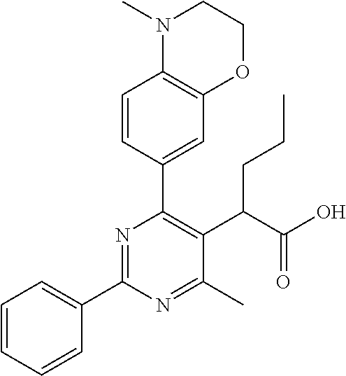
C1=CC=CC(C2=NC(C3=CC4=C(C=C3)N(C)CCO4)=C(C(C(O)=O)CCC)C(C)=N2)=C1
